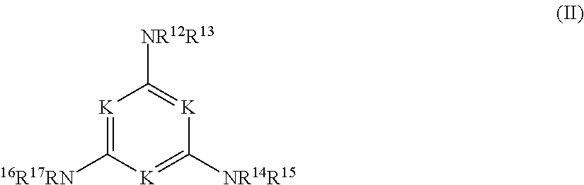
C1([16R17RN])=[K]C([NR12R13])=[K]C([NR14R15])=[K]1
